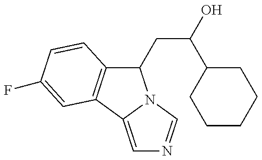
C1(CC(C2CCCCC2)O)C2=C(C3=CN=CN13)C=C(F)C=C2
